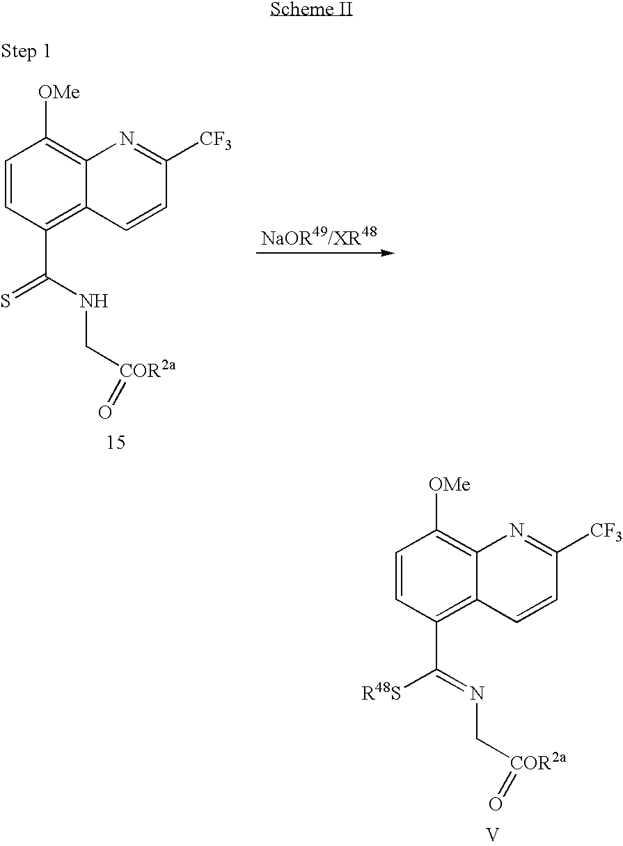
C1=CC(C(=S)NC[COR2a]=O)=C2C(=C1[OMe])N=C([CF3])C=C2.C1=CC(C([R48S])=NC[COR2a]=O)=C2C(=C1[OMe])N=C([CF3])C=C2.[V]
